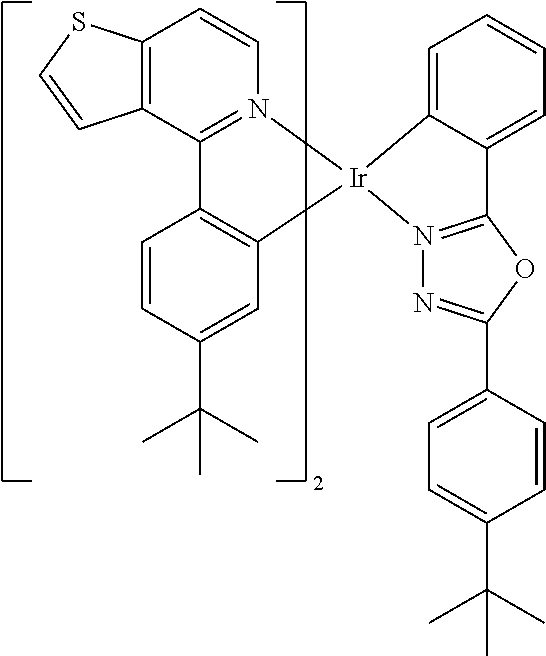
C12=C(C3=N(C=C1)[Ir]1(C4=C3C=CC(C(C)(C)C)=C4)C3=CC=CC=C3C3=N1N=C(C1=CC=C(C(C)(C)C)C=C1)O3)C=CS2
